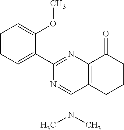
C1=CC=C(C2=NC3=C(C(N(C)C)=N2)CCCC3=O)C(OC)=C1
